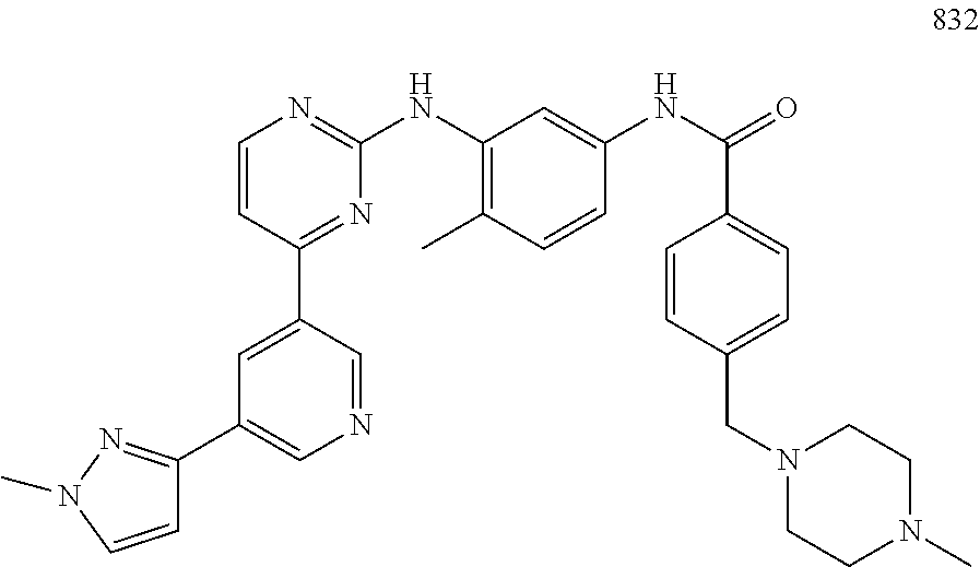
C1=CN(C)N=C1C1=CN=CC(C2=NC(NC3=C(C)C=CC(NC(=O)C4=CC=C(CN5CCN(C)CC5)C=C4)=C3)=NC=C2)=C1
